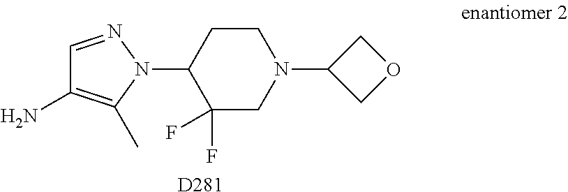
C1=NN(C2C(F)(F)CN(C3COC3)CC2)C(C)=C1N.[D281]
